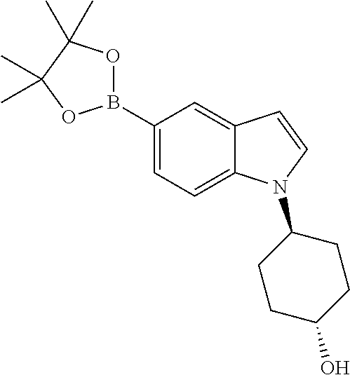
C1(B2OC(C)(C)C(C)(C)O2)=CC=C2C(=C1)C=CN2C1CCC(O)CC1
